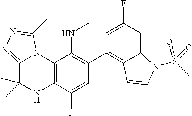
C1(C2=C3C(=CC(F)=C2)N(S(C)(=O)=O)C=C3)=C(NC)C2=C(C(F)=C1)NC(C)(C)C1=NN=C(C)N21
